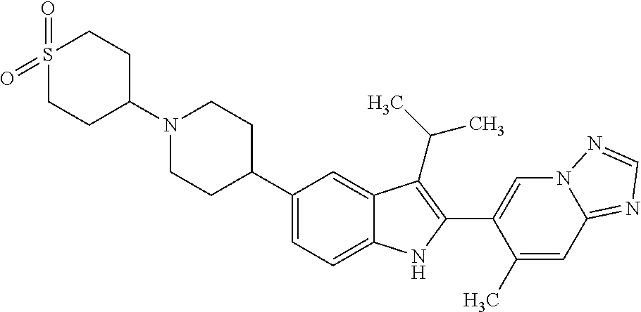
C1(C2CCN(C3CCS(=O)(=O)CC3)CC2)=CC=C2C(=C1)C(C(C)C)=C(C1=CN3C(=NC=N3)C=C1C)N2
